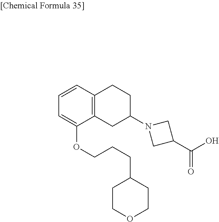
O(C1=CC=CC2=C1CC(N1CC(C(O)=O)C1)CC2)CCCC1CCOCC1
